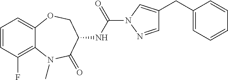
C1=CC(F)=C2C(=C1)OCC(NC(N1N=CC(CC3=CC=CC=C3)=C1)=O)C(=O)N2C
